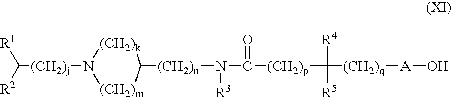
C([(CH2)j]N1[(CH2)m]C([(CH2)n]N(C(=O)[(CH2)p]C([R4])([R5])[(CH2)q][A]O)[R3])[(CH2)k]1)([R2])[R1]
